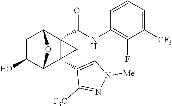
C1(O)C2C3(C4=CN([Me])N=C4[F3C])C(C(NC4=C(F)C([CF3])=CC=C4)=O)(C(C1)O2)C3
